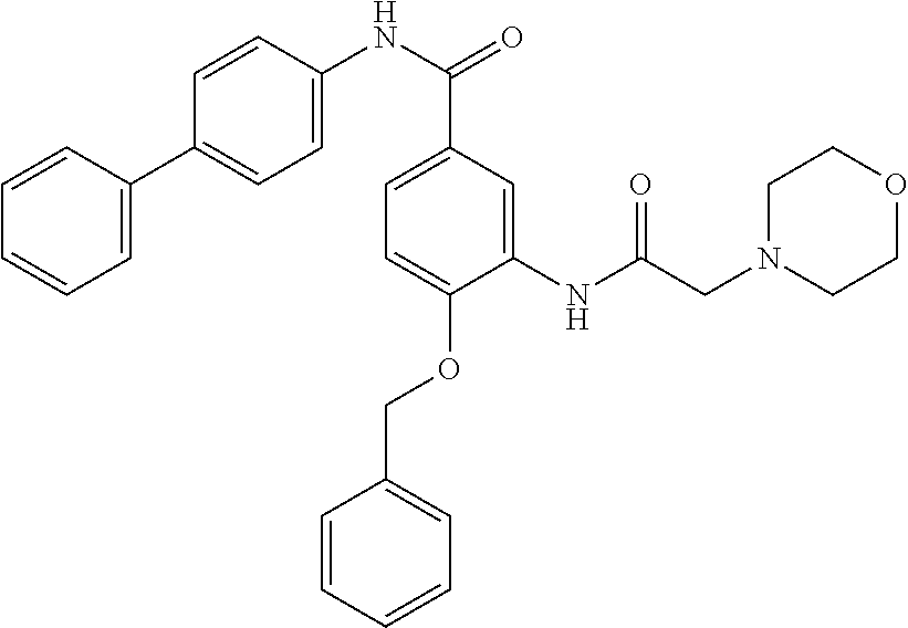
C1=C(C(NC2=CC=C(C3=CC=CC=C3)C=C2)=O)C=C(NC(CN2CCOCC2)=O)C(OCC2=CC=CC=C2)=C1
